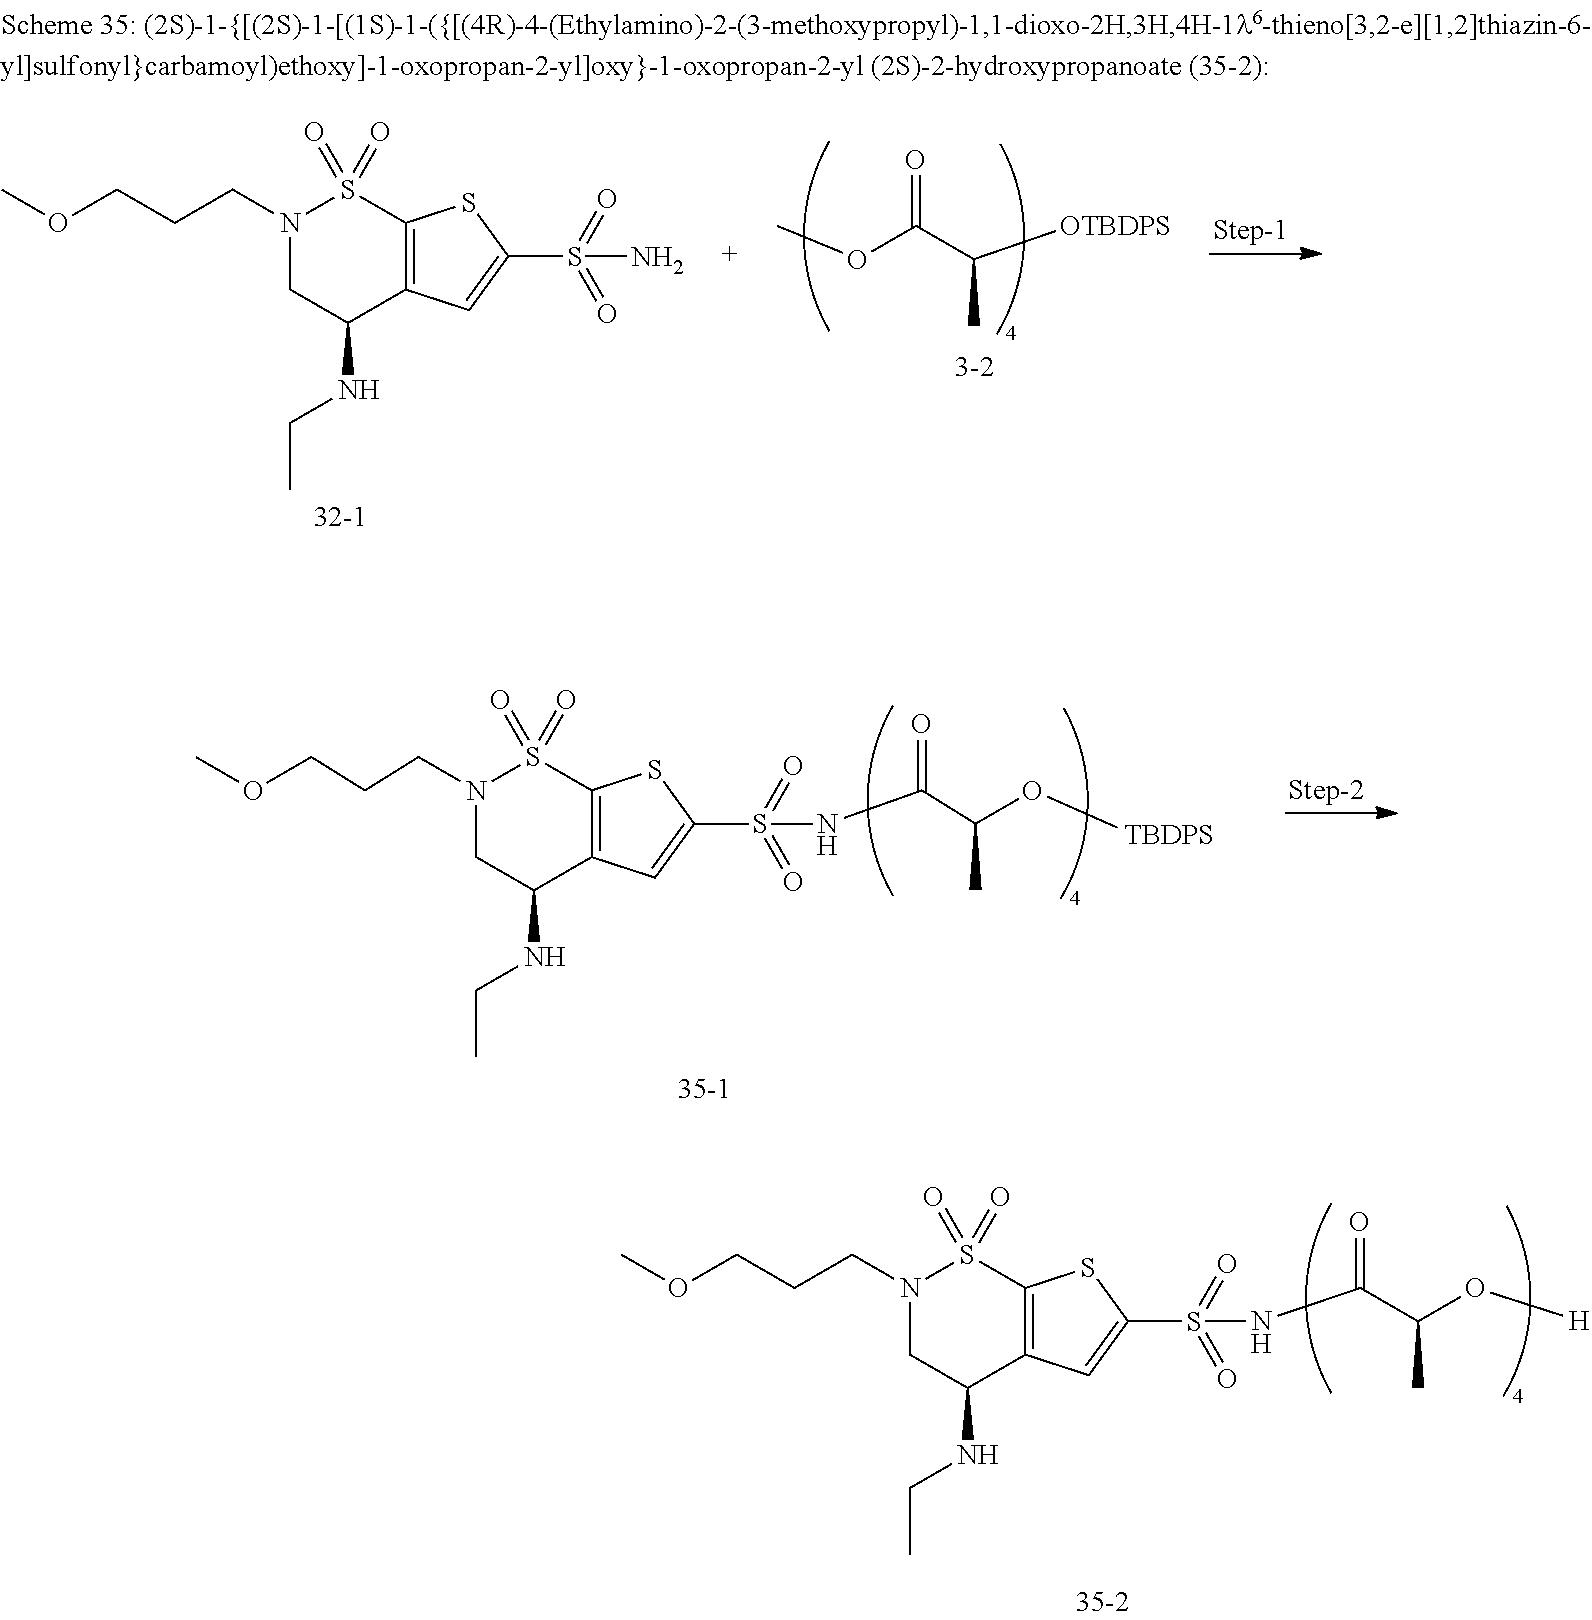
N1(CCCOC)CC(NCC)C2=C(S1(=O)=O)SC(S(=O)(=O)NC(C(O[TBDPS])C)=O)=C2.N1(CCCOC)CC(NCC)C2=C(S1(=O)=O)SC(S(=O)(=O)NC(C(O[H])C)=O)=C2.O=C(OC)C(C)[OTBDPS].N1(CCCOC)CC(NCC)C2=C(S1(=O)=O)SC(S(=O)(=O)N)=C2
